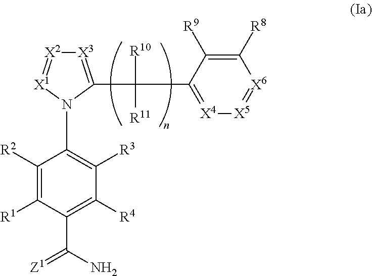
[X3]1=C(C(C2=[X4][X5]=[X6]C([R8])=C2[R9])([R10])[R11])N(C2=C([R3])C([R4])=C(C(N)=[Z1])C([R1])=C2[R2])[X1]=[X2]1
